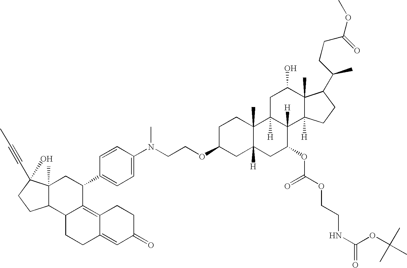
C1C2([H])C([H])(C3([H])C(C)(C1O)C(C(CCC(=O)OC)C)CC3)C(OC(OCCNC(=O)OC(C)(C)C)=O)CC1([H])C2(C)CCC(OCCN(C2=CC=C(C3CC4(C)C(C5C3=C3C(=CC(=O)CC3)CC5)CCC4(O)C#CC)C=C2)C)C1
